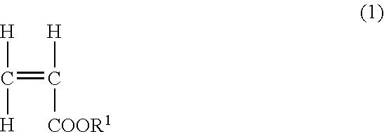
[H]C([H])=C([H])[COOR1]
